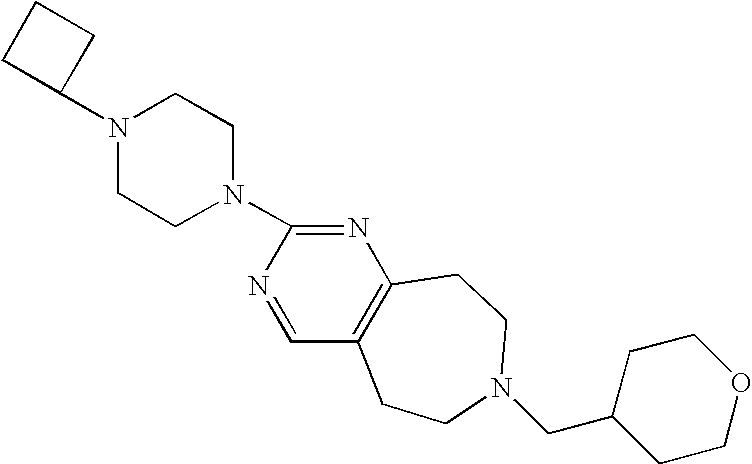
N1(C2CCC2)CCN(C2=NC3=C(C=N2)CCN(CC2CCOCC2)CC3)CC1
